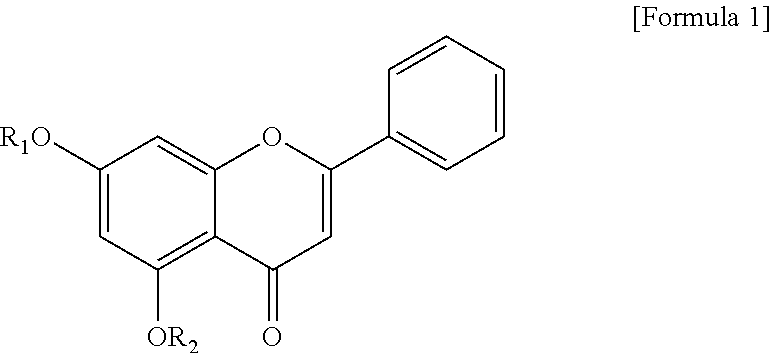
C1([R1O])=CC([OR2])=C2C(=C1)OC(C1=CC=CC=C1)=CC2=O
